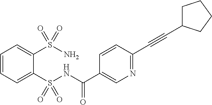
C1=CC=C(S(NC(C2=CN=C(C#CC3CCCC3)C=C2)=O)(=O)=O)C(S(N)(=O)=O)=C1
